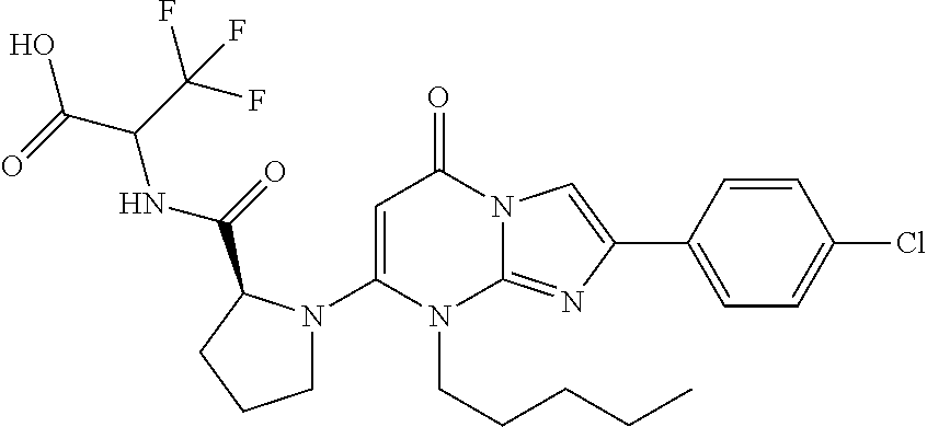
C1(N2CCCC2C(NC(C(F)(F)F)C(O)=O)=O)=CC(=O)N2C(=NC(C3=CC=C(Cl)C=C3)=C2)N1CCCCC
